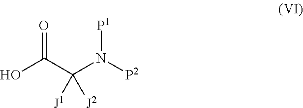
C(C(N([P2])[P1])([J1])[J2])(O)=O
